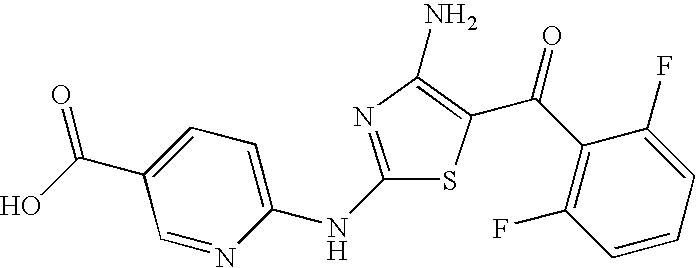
C1(C(O)=O)=CC=C(NC2=NC(N)=C(C(C3=C(F)C=CC=C3F)=O)S2)N=C1
